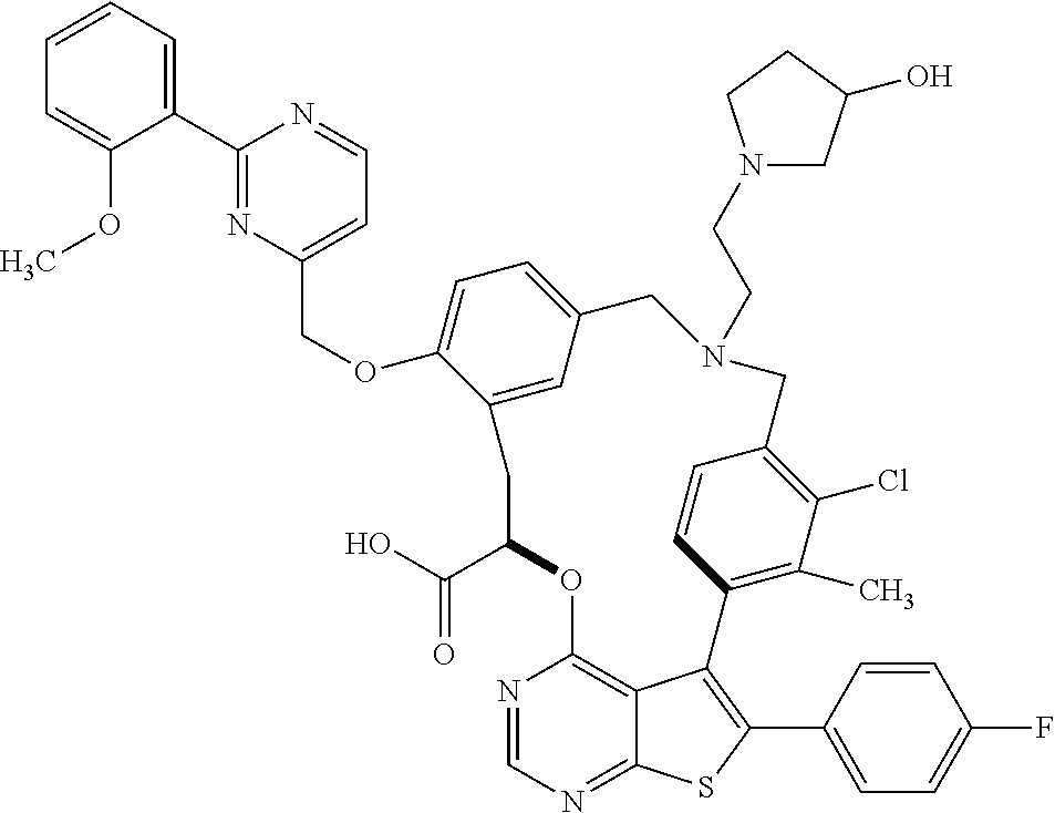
C1(C2=NC(COC3=CC=C4C=C3CC(C(O)=O)OC3=C5C(=NC=N3)SC(C3=CC=C(F)C=C3)=C5C3=C(C)C(Cl)=C(C=C3)CN(CCN3CC(O)CC3)C4)=CC=N2)=CC=CC=C1OC
